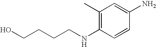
OCCCCNC1=C(C)C=C(N)C=C1
